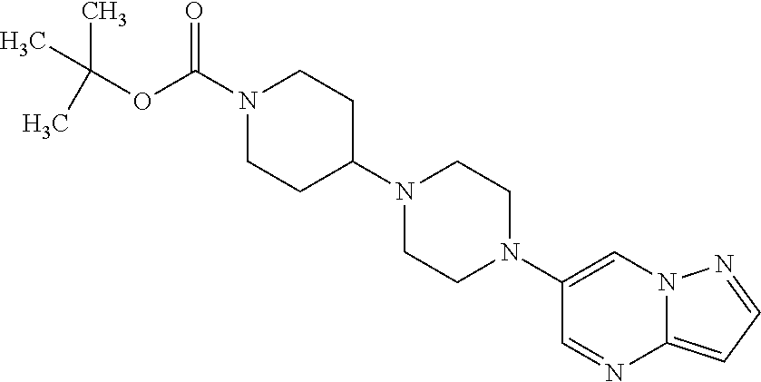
C1(N2CCN(C3CCN(C(OC(C)(C)C)=O)CC3)CC2)=CN2C(=CC=N2)N=C1
